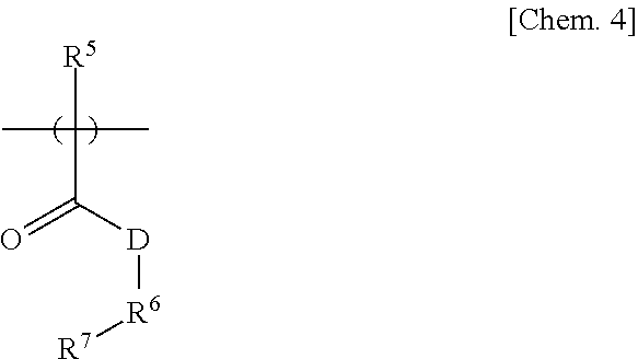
[R5]C(C(=O)[D][R6][R7])(C)C
